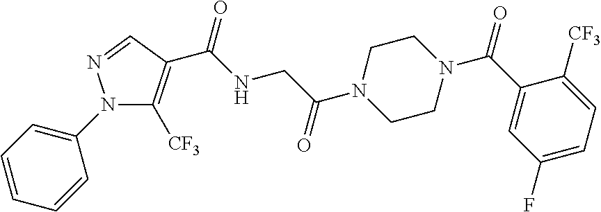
N1(C2=CC=CC=C2)C([CF3])=C(C(NCC(N2CCN(C(C3=CC(F)=CC=C3[CF3])=O)CC2)=O)=O)C=N1
